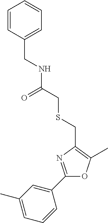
C1=C(C)C=C(C2=NC(CSCC(NCC3=CC=CC=C3)=O)=C(C)O2)C=C1
